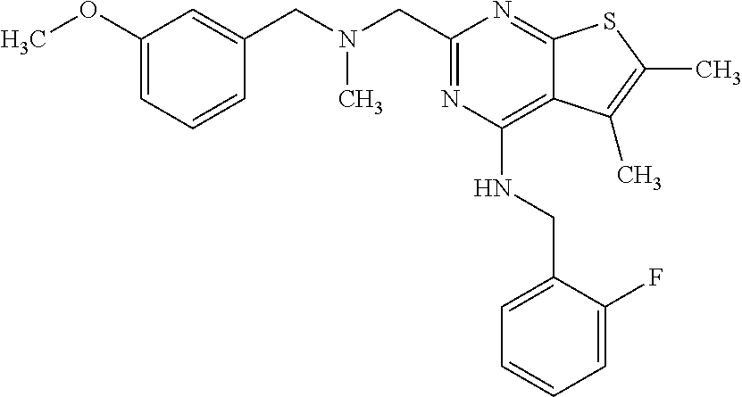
C1(OC)=CC=CC(CN(CC2=NC(NCC3=CC=CC=C3F)=C3C(=N2)SC(C)=C3C)C)=C1
